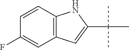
C12=C(C=C(F)C=C1)C=C(C(C)(C)C)N2
